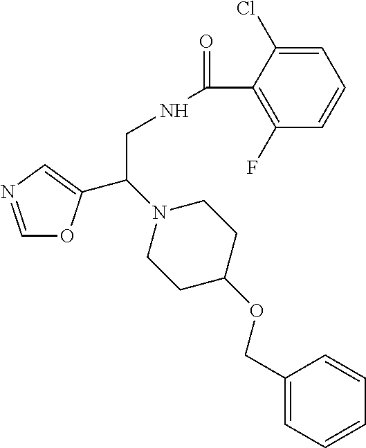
C1=NC=C(C(N2CCC(OCC3=CC=CC=C3)CC2)CNC(=O)C2=C(F)C=CC=C2Cl)O1
